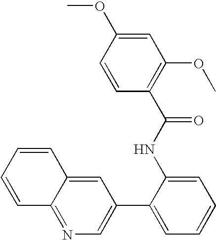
C1=C(OC)C=CC(C(NC2=CC=CC=C2C2=CN=C3C(=C2)C=CC=C3)=O)=C1OC
